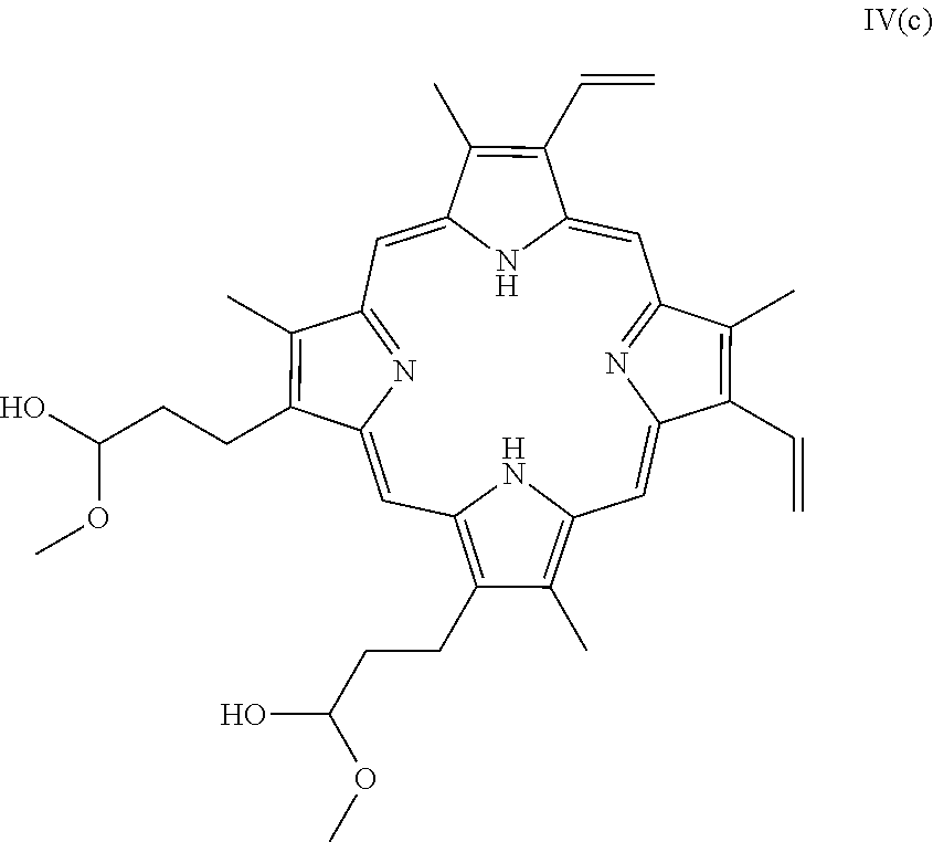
C1=C2NC(=CC3=NC(=CC4=C(CCC(OC)O)C(C)=C(C=C5N=C1C(C)=C5C=C)N4)C(CCC(O)OC)=C3C)C(C)=C2C=C
